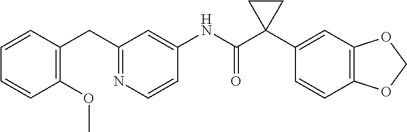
C1=CC(CC2=NC=CC(NC(C3(C4=CC5=C(C=C4)OCO5)CC3)=O)=C2)=C(OC)C=C1
